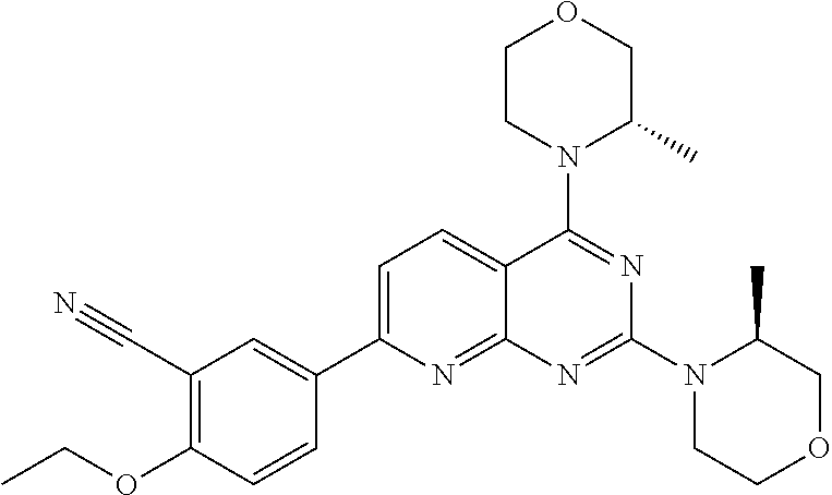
C1=C(C2=CC(C#N)=C(OCC)C=C2)N=C2C(=C1)C(N1C(C)COCC1)=NC(N1CCOCC1C)=N2
